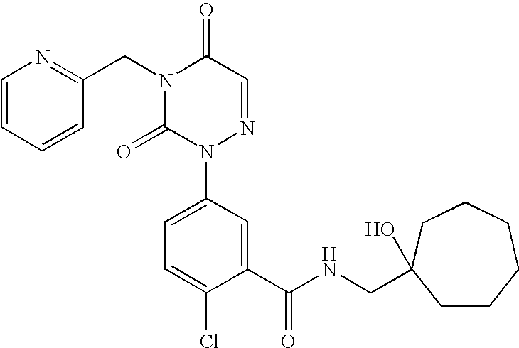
N1(CC2=NC=CC=C2)C(=O)N(C2=CC=C(Cl)C(C(NCC3(O)CCCCCC3)=O)=C2)N=CC1=O
